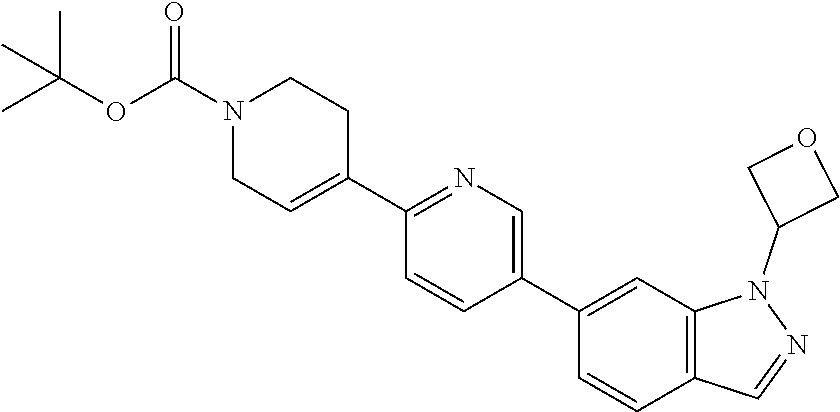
C1(C2=CN=C(C3=CCN(C(=O)OC(C)(C)C)CC3)C=C2)=CC2=C(C=C1)C=NN2C1COC1
